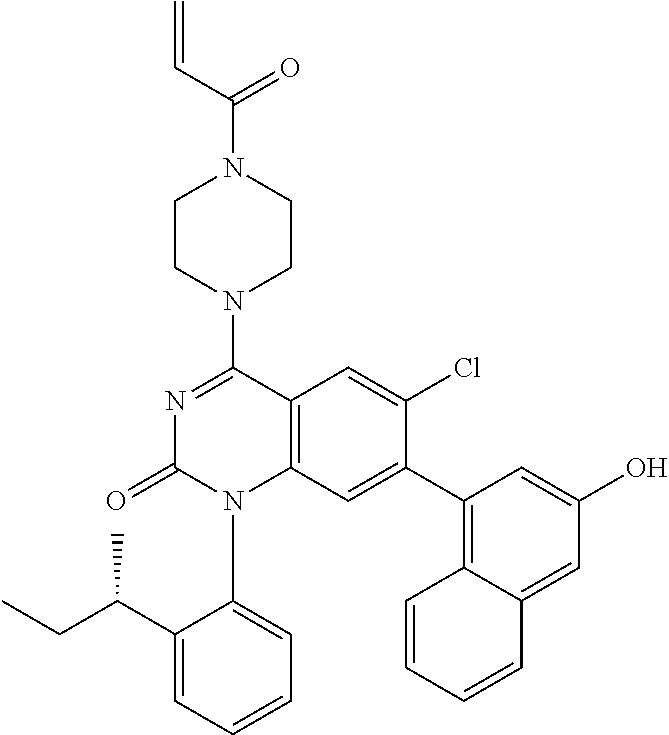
C12=C(C=C(C3=C4C(=CC(O)=C3)C=CC=C4)C(Cl)=C1)N(C1=CC=CC=C1C(CC)C)C(=O)N=C2N1CCN(C(C=C)=O)CC1
